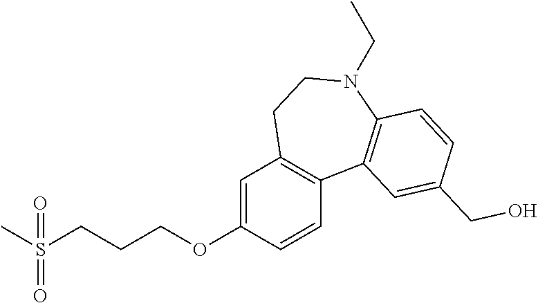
C1=C(OCCCS(C)(=O)=O)C=CC2=C1CCN(CC)C1=C2C=C(CO)C=C1
